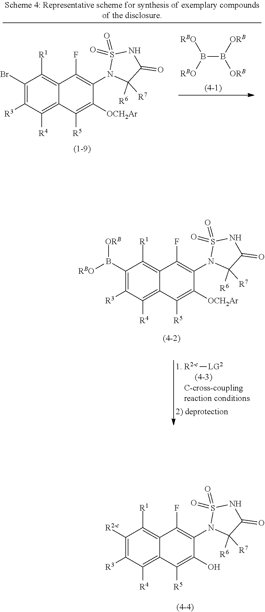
O=S1(=O)N(C2=C(F)C3=C([R1])C([R2-c])=C([R3])C([R4])=C3C([R5])=C2O)C([R7])([R6])C(=O)N1.[1. R2-c][LG2].O=S1(=O)N(C2=C(F)C3=C([R1])C(B([ORB])[RBO])=C([R3])C([R4])=C3C([R5])=C2[OCH2Ar])C([R6])([R7])C(=O)N1.S1(=O)(=O)N(C2=C(F)C3=C([R1])C(Br)=C([R3])C([R4])=C3C([R5])=C2[OCH2Ar])C([R7])([R6])C(=O)N1.B(B([ORB])[ORB])([RBO])[RBO]
